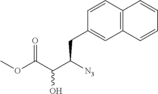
C1=CC(CC(C(C(OC)=O)O)[N3])=CC2=C1C=CC=C2
